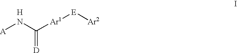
[A]NC([Ar1][E][Ar2])=[D].[H]
